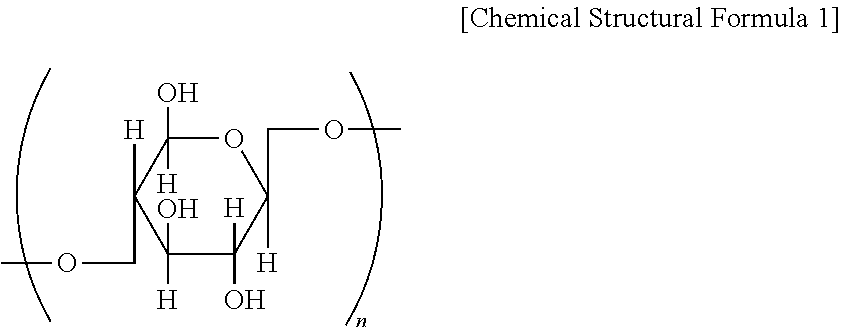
C1([H])(COC)OC(O)([H])C(COC)([H])C(O)([H])C1([H])O
